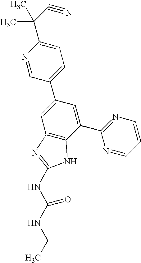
N1=CC(C2=CC3=C(C(C4=NC=CC=N4)=C2)NC(NC(NCC)=O)=N3)=CC=C1C(C)(C)C#N
